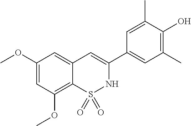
C1(OC)=CC(OC)=C2C(=C1)C=C(C1=CC(C)=C(O)C(C)=C1)NS2(=O)=O
